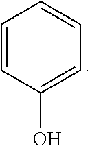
C1=CC(O)=CC=C1
